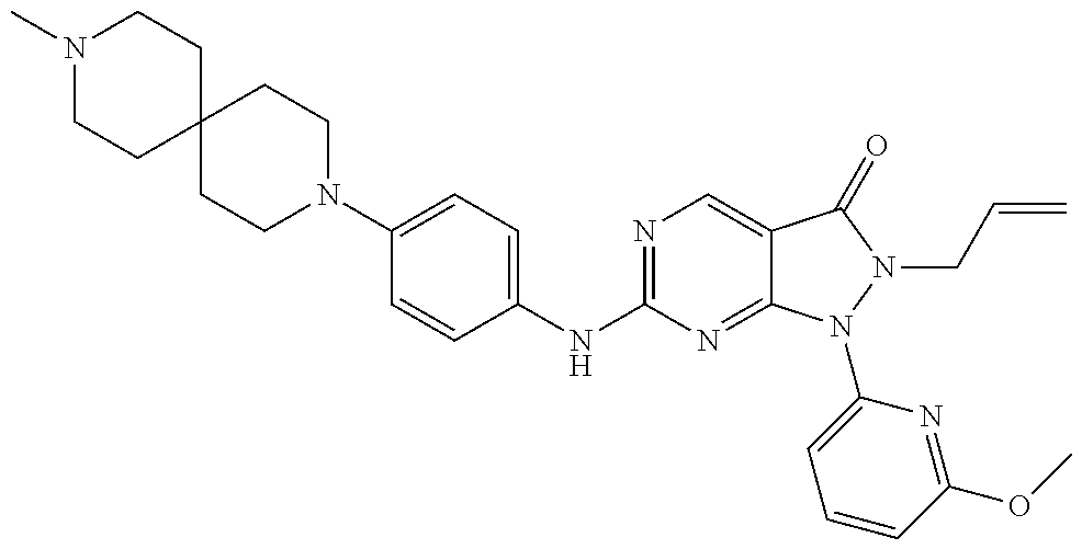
N1(C)CCC2(CC1)CCN(C1=CC=C(NC3=NC=C4C(=N3)N(C3=CC=CC(OC)=N3)N(CC=C)C4=O)C=C1)CC2
